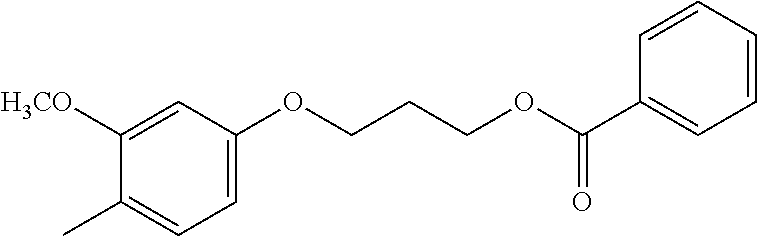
C1([H3CO])=CC(OCCCOC(C2=CC=CC=C2)=O)=CC=C1C
